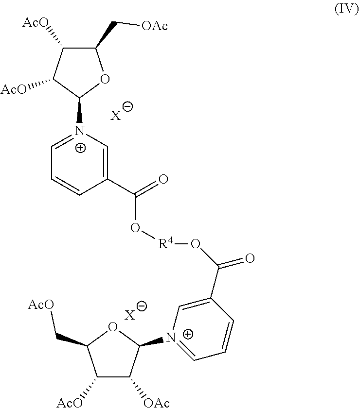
O([R4]OC(=O)C1=C[N+](C2C([AcO])C([AcO])C(C[OAc])O2)=CC=C1)C(=O)C1=C[N+](C2C([OAc])C([AcO])C(C[AcO])O2)=CC=C1.[X].[X]
